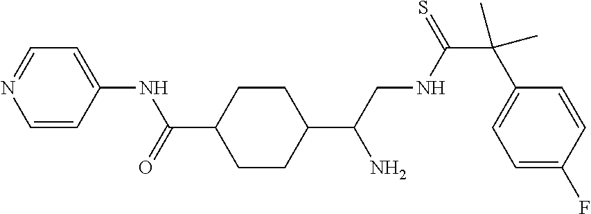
C1=CC(NC(=O)C2CCC(C(CNC(C(C3=CC=C(F)C=C3)(C)C)=S)N)CC2)=CC=N1
